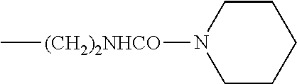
C1CCCCN1[(CH2)2NHCO]C
